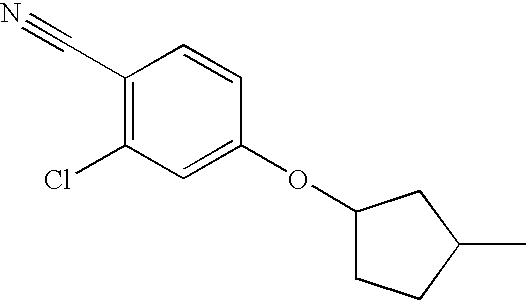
C1(C#N)=C(Cl)C=C(OC2CCC(C)C2)C=C1
